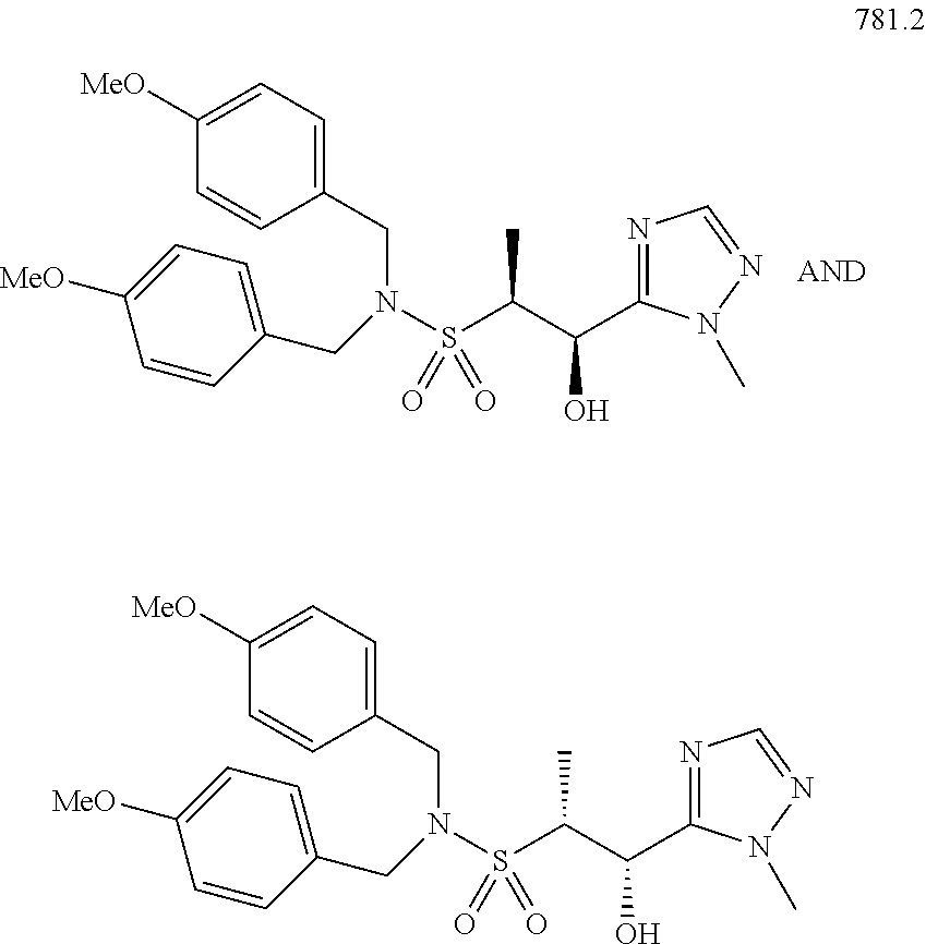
N(S(C(C(O)C1=NC=NN1C)C)(=O)=O)(CC1=CC=C([MeO])C=C1)CC1=CC=C([MeO])C=C1.N(S(C(C(O)C1=NC=NN1C)C)(=O)=O)(CC1=CC=C([MeO])C=C1)CC1=CC=C([MeO])C=C1
